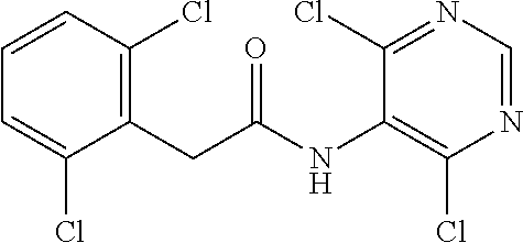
C1(CC(NC2=C(Cl)N=CN=C2Cl)=O)=C(Cl)C=CC=C1Cl
